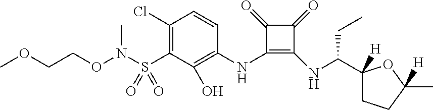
C1(Cl)=C(S(N(C)OCCOC)(=O)=O)C(O)=C(NC2=C(NC(C3([H])CCC(C)([H])O3)CC)C(=O)C2=O)C=C1
